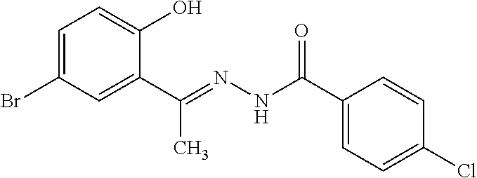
C1=C(Br)C=C(C(=NNC(C2=CC=C(Cl)C=C2)=O)C)C(O)=C1
